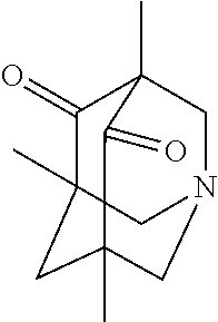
C1(=O)C2(C)CC3(C)CN(CC1(C)C3=O)C2
